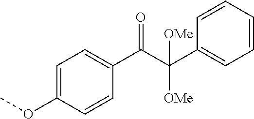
C1=C(OC)C=CC(C(C(C2=CC=CC=C2)([OMe])[OMe])=O)=C1
